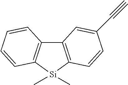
C12=C([Si](C)(C)C3=C1C=CC=C3)C=CC(C#C)=C2
